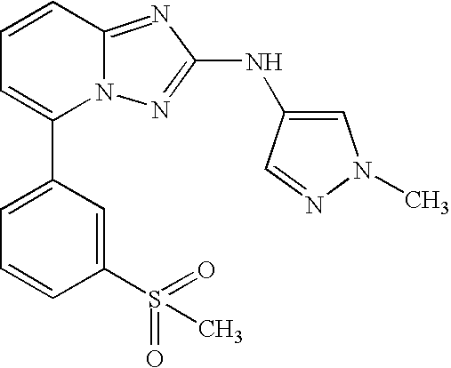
C1=CC2=NC(NC3=CN(C)N=C3)=NN2C(C2=CC=CC(S(=O)(=O)C)=C2)=C1
